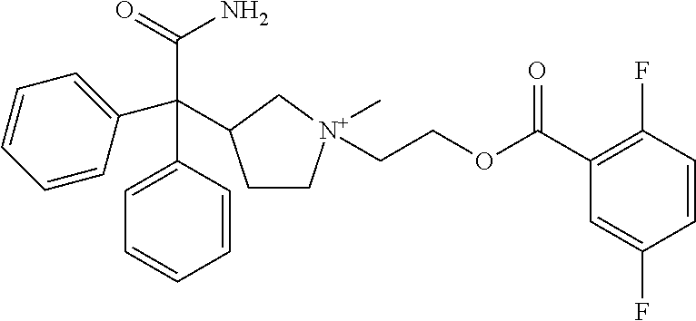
C1(C(OCC[N+]2(C)CCC(C(C(=O)N)(C3=CC=CC=C3)C3=CC=CC=C3)C2)=O)=C(F)C=CC(F)=C1
